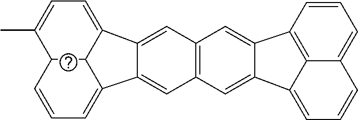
C1=CC2=C3C(=C1)C=CC=C3C1=CC3=C(C=C21)C=C1C2=CC=C(C)C4C2C(=CC=C4)C1=C3
